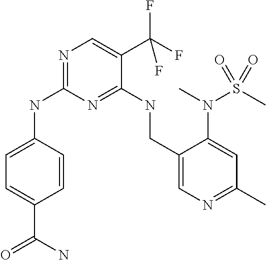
C1=C(NC2=NC=C(C(F)(F)F)C(NCC3=CN=C(C)C=C3N(C)S(C)(=O)=O)=N2)C=CC(C(=O)N)=C1
